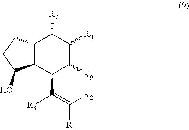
C12C(C(C(=C([R2])[R1])[R3])C([R9])C([R8])C1[R7])C(O)CC2
